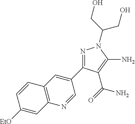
[EtO]C1=CC2=C(C=C1)C=C(C1=NN(C(CO)CO)C(N)=C1C(=O)N)C=N2
